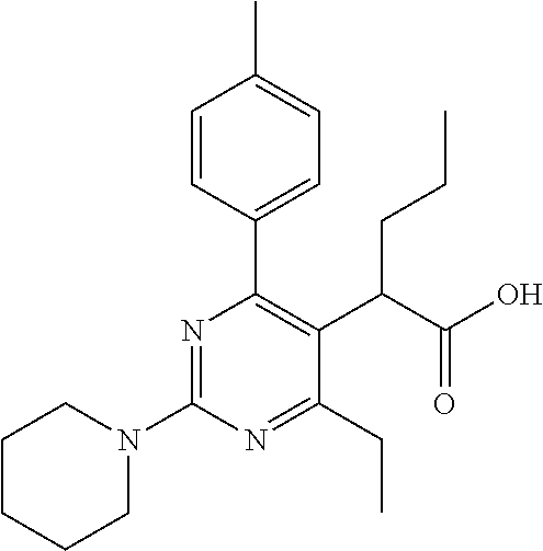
N1(C2=NC(C3=CC=C(C)C=C3)=C(C(C(O)=O)CCC)C(CC)=N2)CCCCC1
